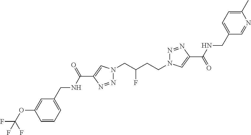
C1(C(NCC2=CC=CC(OC(F)(F)F)=C2)=O)=CN(CC(CCN2N=NC(C(=O)NCC3=CC=C(C)N=C3)=C2)F)N=N1
